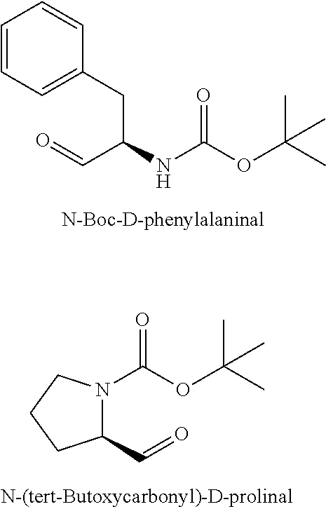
C1=CC=C(CC(NC(OC(C)(C)C)=O)C=O)C=C1.C1(C=O)N(C(OC(C)(C)C)=O)CCC1
